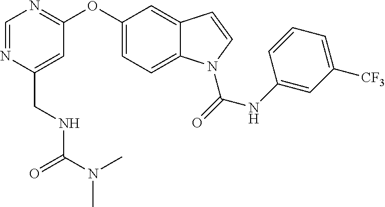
C1(OC2=NC=NC(CNC(=O)N(C)C)=C2)=CC=C2C(=C1)C=CN2C(=O)NC1=CC([CF3])=CC=C1
